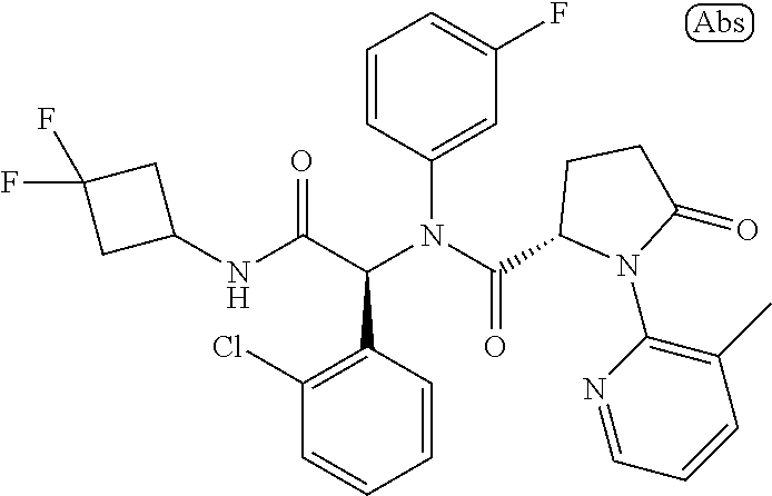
C1(NC(C(N(C(=O)C2N(C3=C(C)C=CC=N3)C(=O)CC2)C2=CC(F)=CC=C2)C2=C(Cl)C=CC=C2)=O)CC(F)(F)C1
